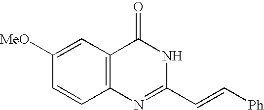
C1([MeO])=CC2=C(C=C1)N=C(C=C[Ph])NC2=O
